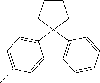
C12=CC(C)=CC=C1C1(C3=C2C=CC=C3)CCCC1
